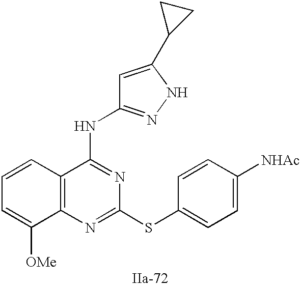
C12=C(N=C(SC3=CC=C([NHAc])C=C3)N=C1NC1=NNC(C3CC3)=C1)C([OMe])=CC=C2
